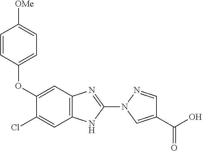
C1(OC2=CC=C([OMe])C=C2)=CC2=C(C=C1Cl)NC(N1C=C(C(O)=O)C=N1)=N2
